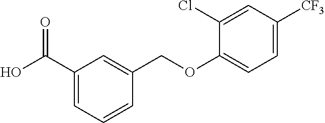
OC(C1=CC=CC(COC2=CC=C([CF3])C=C2Cl)=C1)=O
